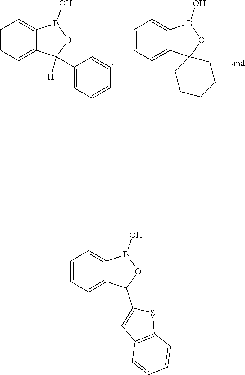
C1=CC=C2C(=C1)C(C1=CC=CC=C1)([H])OB2O.C1=CC=C2C(=C1)C1(OB2O)CCCCC1.C1=CC=C2C(=C1)C(C1=CC3=C(S1)C=CC=C3)OB2O
